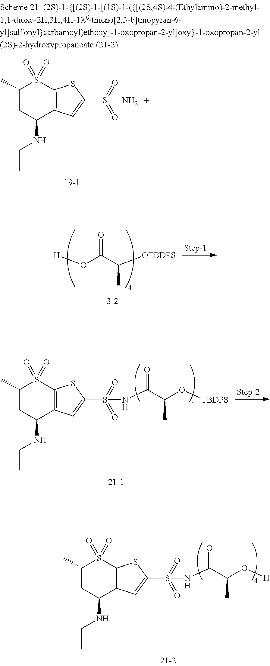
[H]OC(C([OTBDPS])C)=O.C1(C)CC(NCC)C2=C(S1(=O)=O)SC(S(NC(C(O[TBDPS])C)=O)(=O)=O)=C2.C1(C)CC(NCC)C2=C(S1(=O)=O)SC(S(N)(=O)=O)=C2.C1(C)CC(NCC)C2=C(S1(=O)=O)SC(S(NC(C(O[H])C)=O)(=O)=O)=C2
